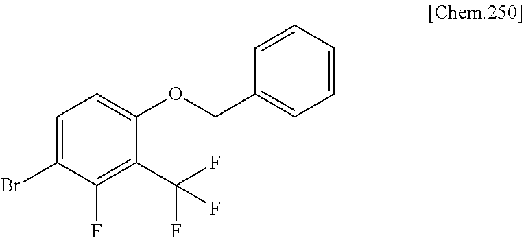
C1=C(Br)C(F)=C(C(F)(F)F)C(OCC2=CC=CC=C2)=C1
